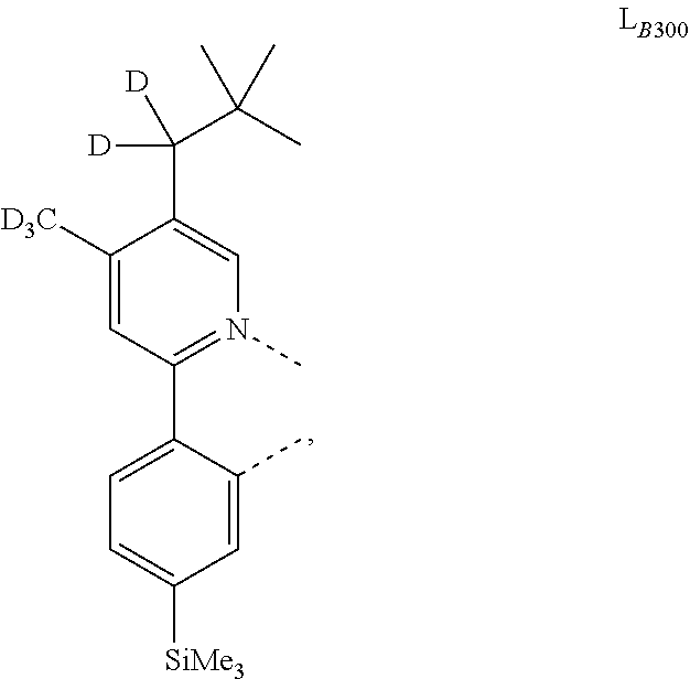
C1=C([SiMe3])C=C(C)C(C2=N(C)C=C(C([D])([D])C(C)(C)C)C([D3C])=C2)=C1
